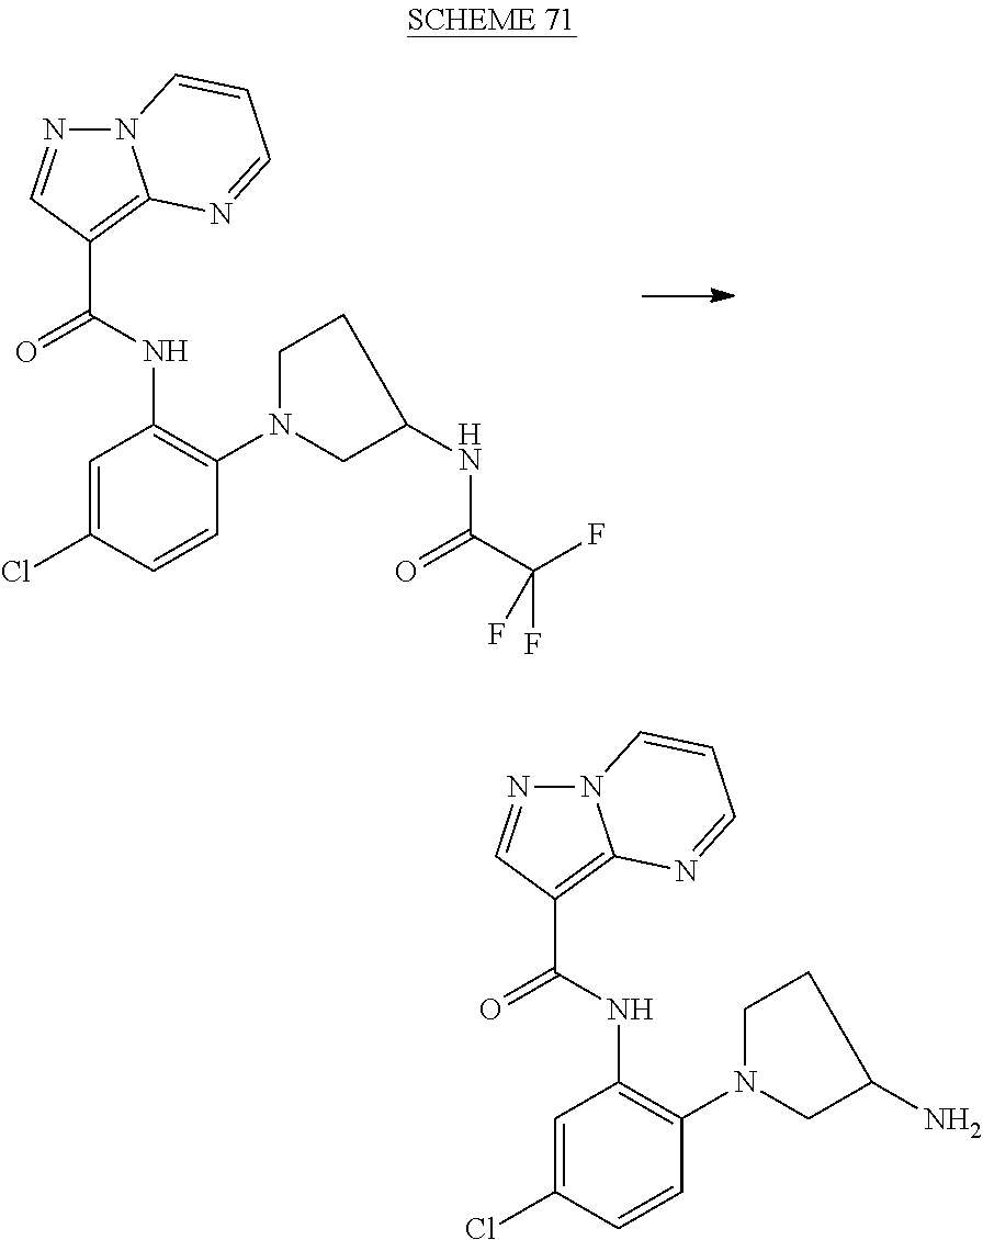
N12N=CC(C(NC3=C(N4CCC(NC(=O)C(F)(F)F)C4)C=CC(Cl)=C3)=O)=C1N=CC=C2.N12N=CC(C(NC3=C(N4CCC(N)C4)C=CC(Cl)=C3)=O)=C1N=CC=C2
